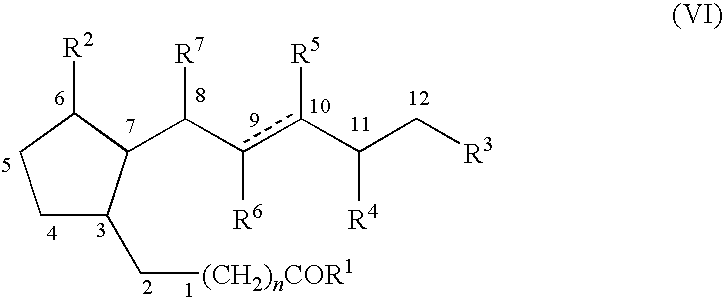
C1C(C[(CH2)nCOR1])C(C(c(c(C(C[R3])[R4])[R5])[R6])[R7])C([R2])C1
